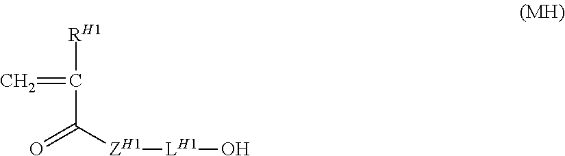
C=C([RH1])C([ZH1][LH1]O)=O
